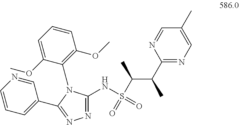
N(S(C(C(C)C1=NC=C(C)C=N1)C)(=O)=O)C1=NN=C(C2=CC=CN=C2)N1C1=C(OC)C=CC=C1OC
